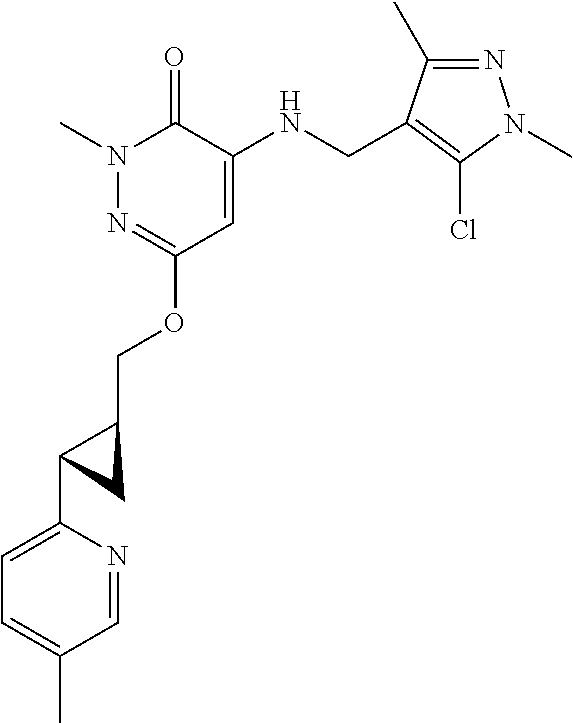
N1(C)N=C(OCC2CC2C2=CC=C(C)C=N2)C=C(NCC2=C(Cl)N(C)N=C2C)C1=O
